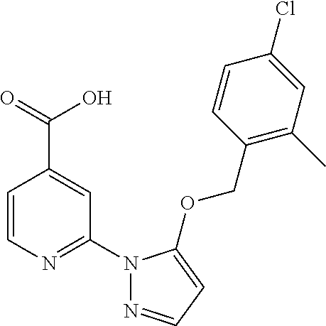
C1=CN=C(N2N=CC=C2OCC2=C(C)C=C(Cl)C=C2)C=C1C(=O)O
